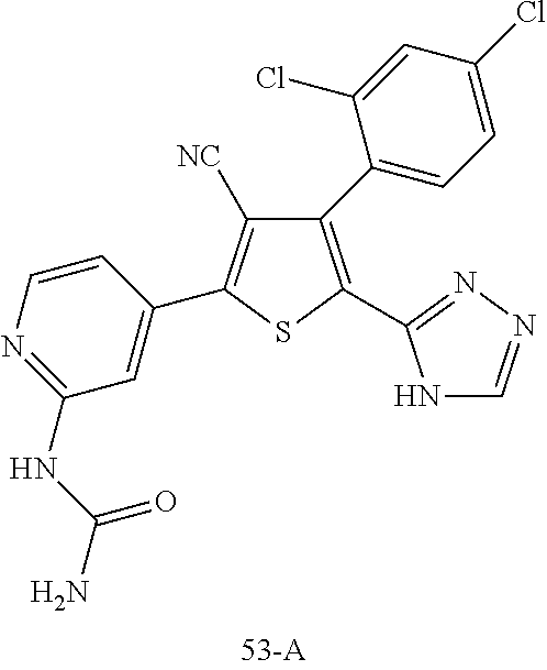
C1(NC(N)=O)=NC=CC(C2=C([NC])C(C3=CC=C(Cl)C=C3Cl)=C(C3=NN=CN3)S2)=C1
